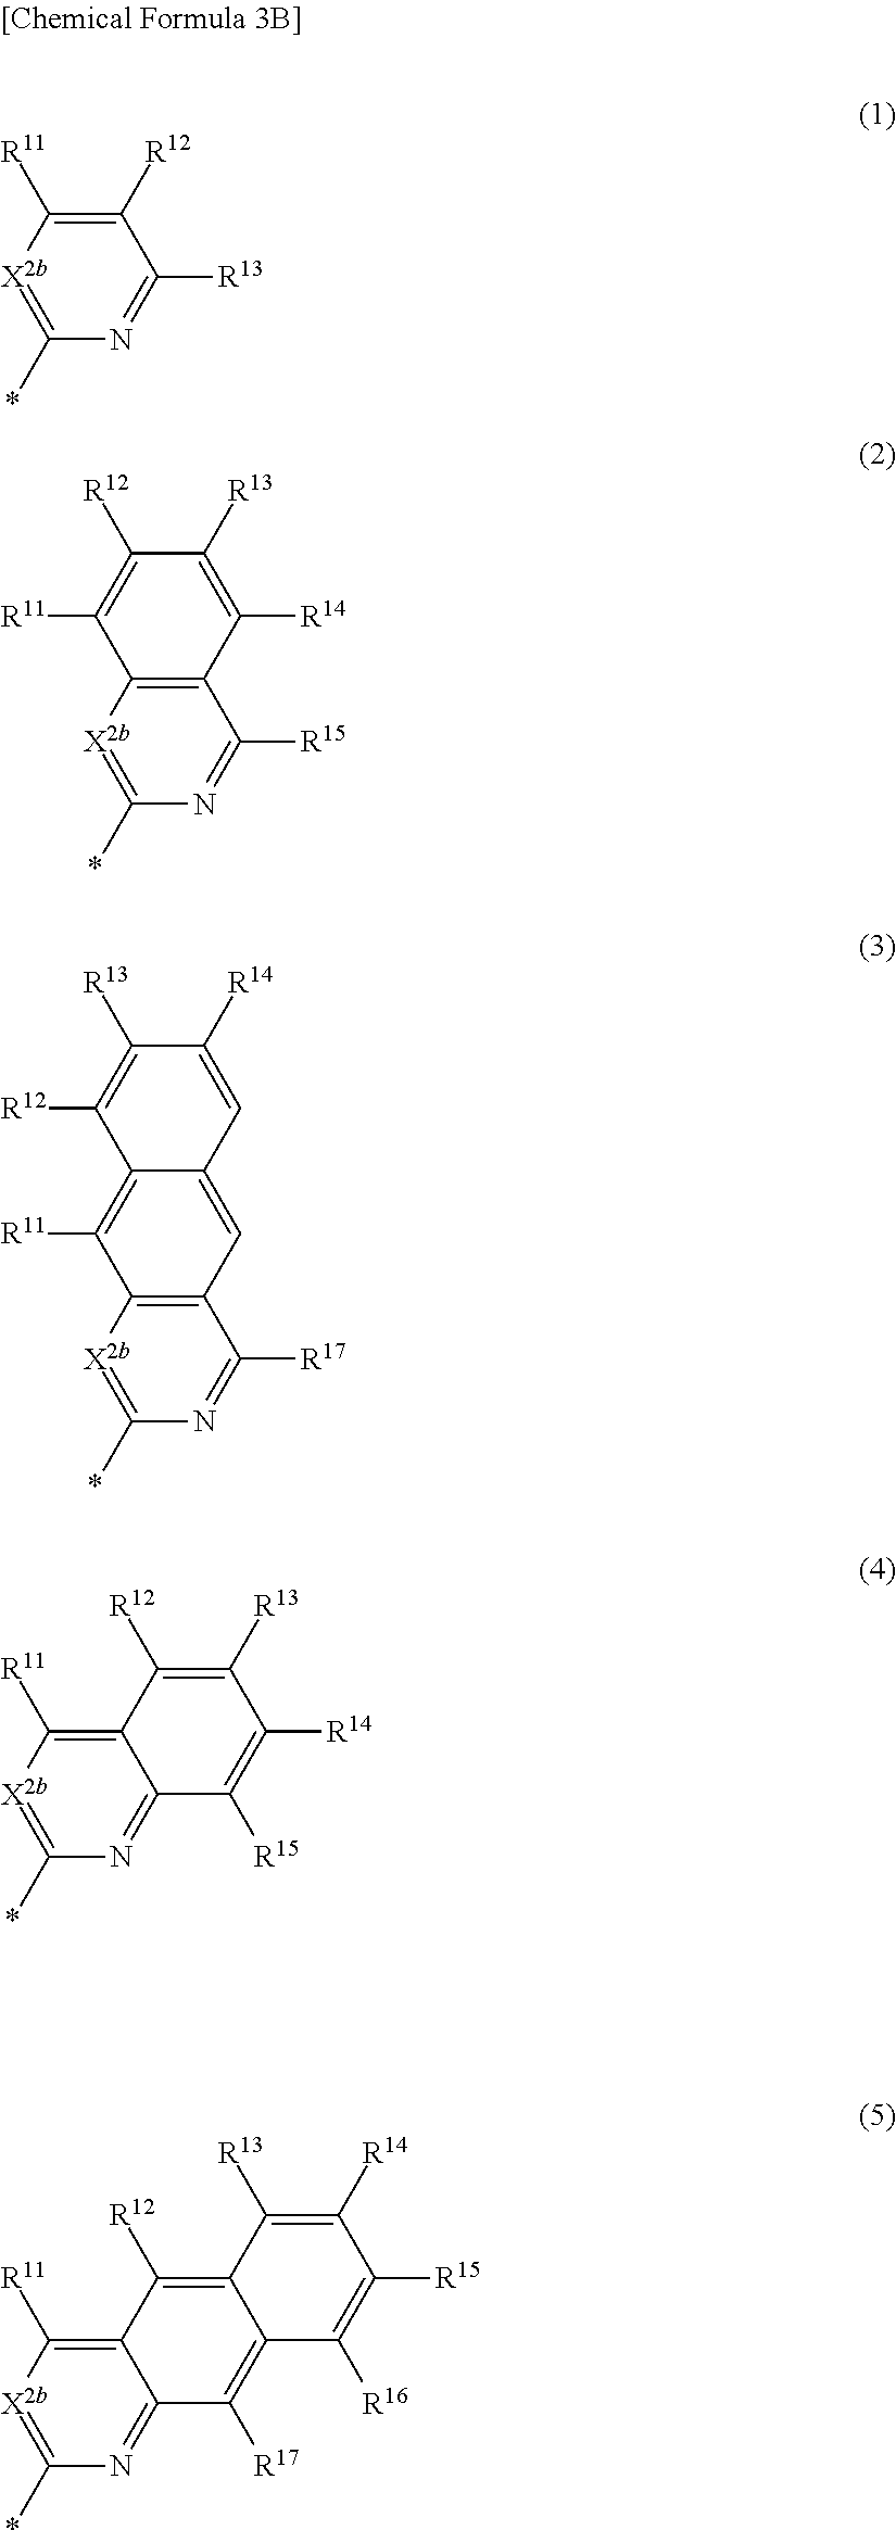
C1([R12])=C([R11])[X2b]=C(*)N=C1[R13].C12=C([X2b]=C(*)N=C1[R15])C([R11])=C([R12])C([R13])=C2[R14].C12=C([X2b]=C(*)N=C1[R17])C([R11])=C1C(=C2)C=C([R14])C([R13])=C1[R12].C12=C([R11])[X2b]=C(*)N=C1C([R15])=C([R14])C([R13])=C2[R12].C12=C([R11])[X2b]=C(*)N=C1C([R17])=C1C(=C2[R12])C([R13])=C([R14])C([R15])=C1[R16]
